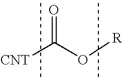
[CNT]C(O[R])=O
